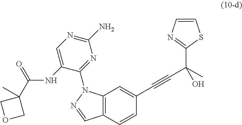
C12=C(C=CC(C#CC(C)(C3=NC=CS3)O)=C1)C=NN2C1=NC(N)=NC=C1NC(C1(C)COC1)=O
